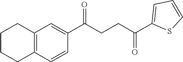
C1(C(CCC(C2=CC=CS2)=O)=O)=CC2=C(C=C1)CCCC2
